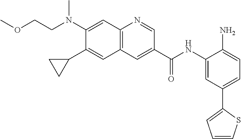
C(CN(C1=CC2=C(C=C1C1CC1)C=C(C(NC1=CC(C3=CC=CS3)=CC=C1N)=O)C=N2)C)OC
